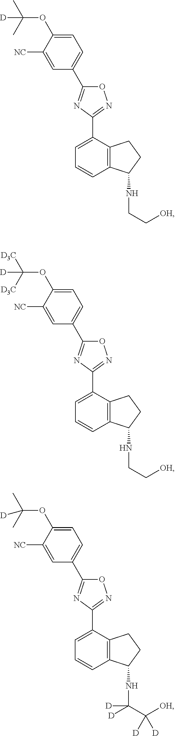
C1([NC])=CC(C2=NC(C3=CC=CC4=C3CCC4NCC[OH])=NO2)=CC=C1OC(C)(C)[D].C1([NC])=CC(C2=NC(C3=CC=CC4=C3CCC4NCC[OH])=NO2)=CC=C1OC([D3C])([D3C])[D].C1([NC])=CC(C2=NC(C3=CC=CC4=C3CCC4NC(C([OH])([D])[D])([D])[D])=NO2)=CC=C1OC(C)(C)[D]
